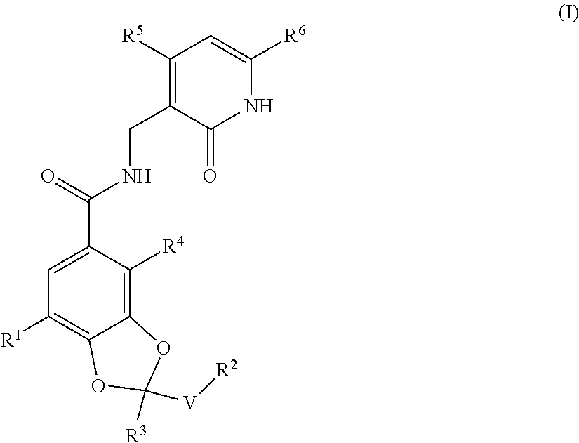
C1([R5])=C(CNC(C2=CC([R1])=C3C(=C2[R4])OC([V][R2])([R3])O3)=O)C(=O)NC([R6])=C1
